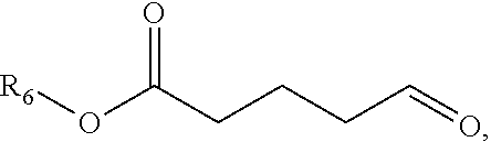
[R6]OC(CCCC=O)=O
